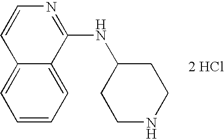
[2 HCl].C12=CC=CC=C1C(NC1CCNCC1)=NC=C2
